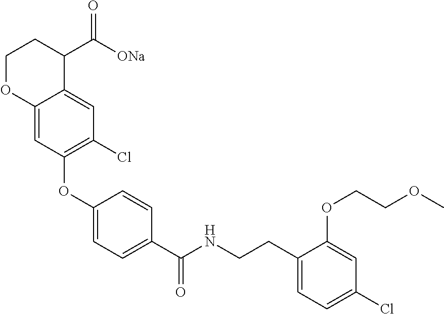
C12=CC(OC3=CC=C(C(NCCC4=CC=C(Cl)C=C4OCCOC)=O)C=C3)=C(Cl)C=C1C(C([ONa])=O)CCO2
